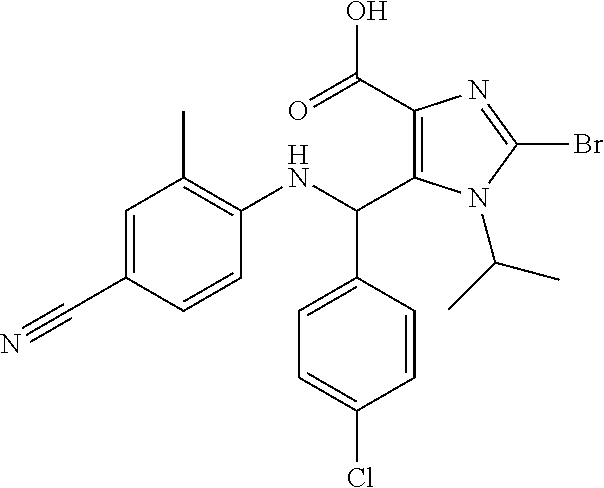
C1(C(=O)O)=C(C(NC2=C(C)C=C(C#N)C=C2)C2=CC=C(Cl)C=C2)N(C(C)C)C(Br)=N1
